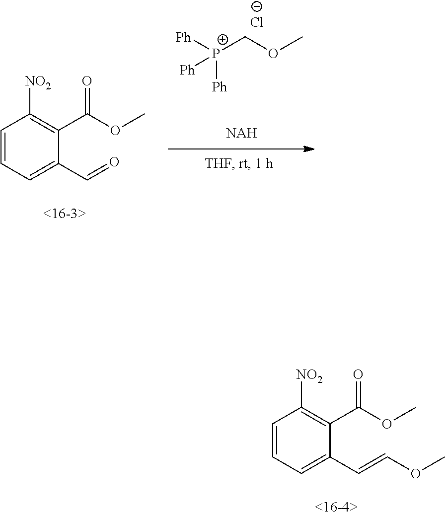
C1=CC=C(C=COC)C(C(OC)=O)=C1[NO2].C1=CC=C(C=O)C(C(OC)=O)=C1[NO2].[Ph][P+](COC)([Ph])[Ph].[Cl-]
